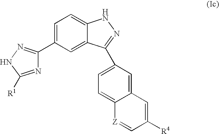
N1=C([R1])NN=C1C1=CC=C2C(=C1)C(C1=CC=C3C(=C1)C=C([R4])C=[Z]3)=NN2
